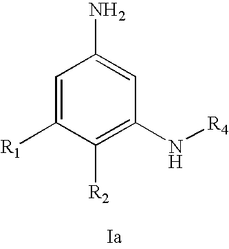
C1=C([R1])C([R2])=C(N[R4])C=C1N
